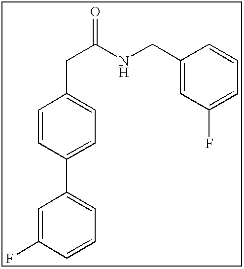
C1=C(F)C=CC=C1C1=CC=C(CC(NCC2=CC(F)=CC=C2)=O)C=C1
